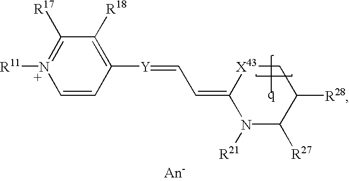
C1([Y]=CC=C2N([R21])C([R27])C([R28])C[X43]2)=C([R18])C([R17])=N([R11])C=C1
